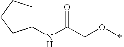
C1(NC(COC)=O)CCCC1
